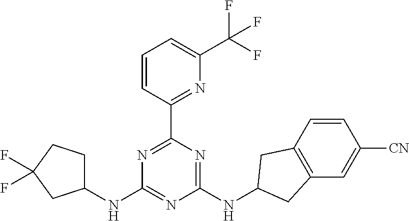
C1(NC2=NC(NC3CC4=C(C=C([CN])C=C4)C3)=NC(C3=NC(C(F)(F)F)=CC=C3)=N2)CCC(F)(F)C1
